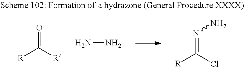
O=C([R])[R].N(=C([R])Cl)N.NN
